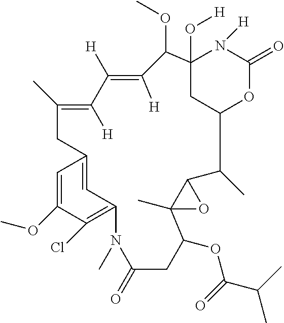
C1=C(OC)C(Cl)=C2C=C1CC(C)=C([H])C([H])=C([H])C(OC)C1(O[H])N([H])C(=O)OC(C(C)C3C(C)(C(OC(C(C)C)=O)CC(=O)N2C)O3)C1
